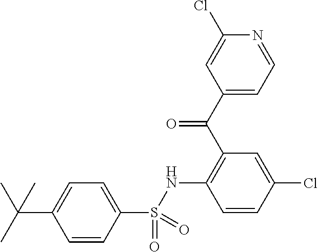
C(C1=CC=C(S(=O)(=O)NC2=C(C(=O)C3=CC=NC(Cl)=C3)C=C(Cl)C=C2)C=C1)(C)(C)C
